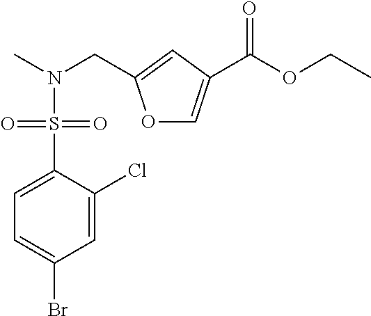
C1=C(Cl)C(S(=O)(=O)N(CC2=CC(C(OCC)=O)=CO2)C)=CC=C1Br
